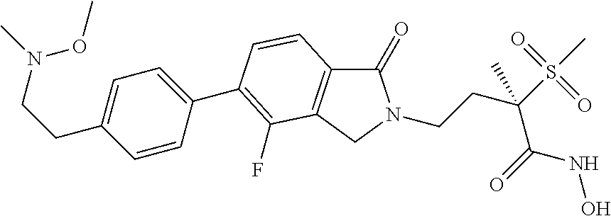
C1(=O)C2=C(CN1CCC(S(C)(=O)=O)(C(NO)=O)C)C(F)=C(C1=CC=C(CCN(OC)C)C=C1)C=C2
